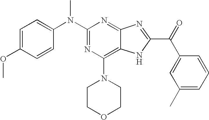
N(C1=NC(N2CCOCC2)=C2C(=N1)N=C(C(C1=CC(C)=CC=C1)=O)N2)(C1=CC=C(OC)C=C1)C
